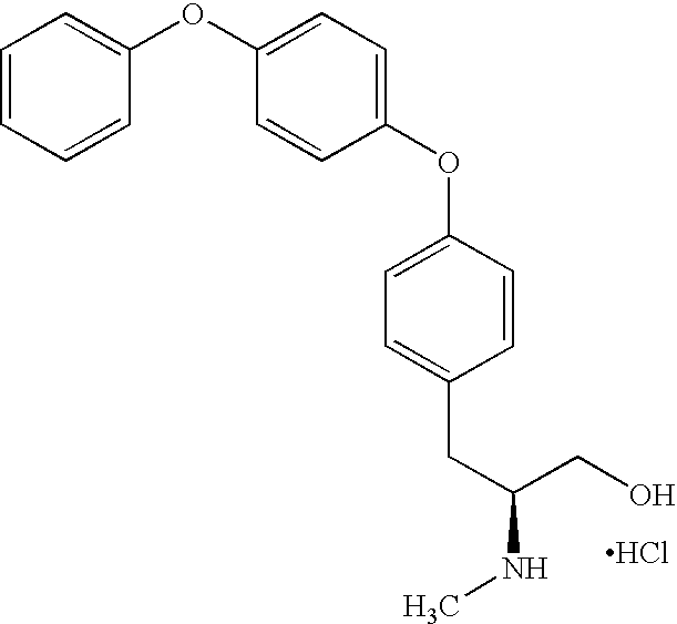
C1=CC=CC(OC2=CC=C(OC3=CC=C(CC(NC)CO)C=C3)C=C2)=C1.Cl
